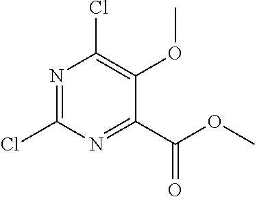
N1=C(Cl)N=C(C(OC)=O)C(OC)=C1Cl
